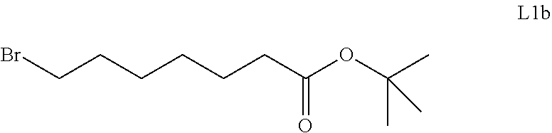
C(CCCCCC(=O)OC(C)(C)C)Br
